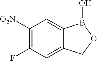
C1(F)=C([O2N])C=C2C(=C1)COB2O
